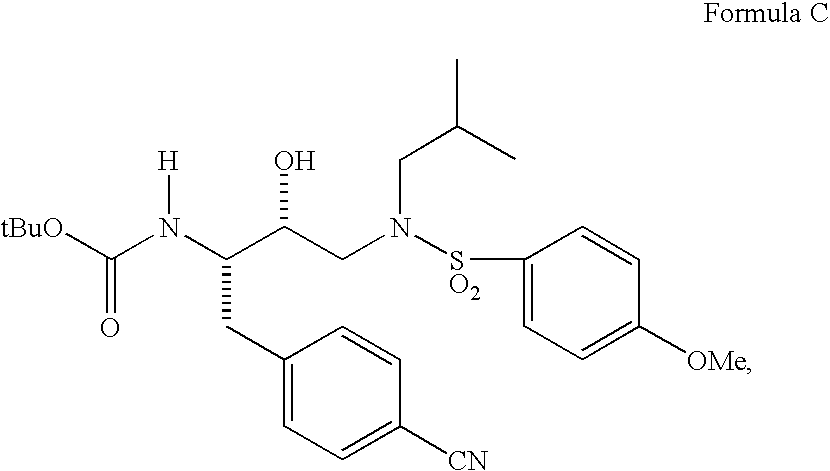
C1(CC(N(C([tBuO])=O)[H])C(CN([SO2]C2=CC=C([OMe])C=C2)CC(C)C)O)=CC=C([CN])C=C1
